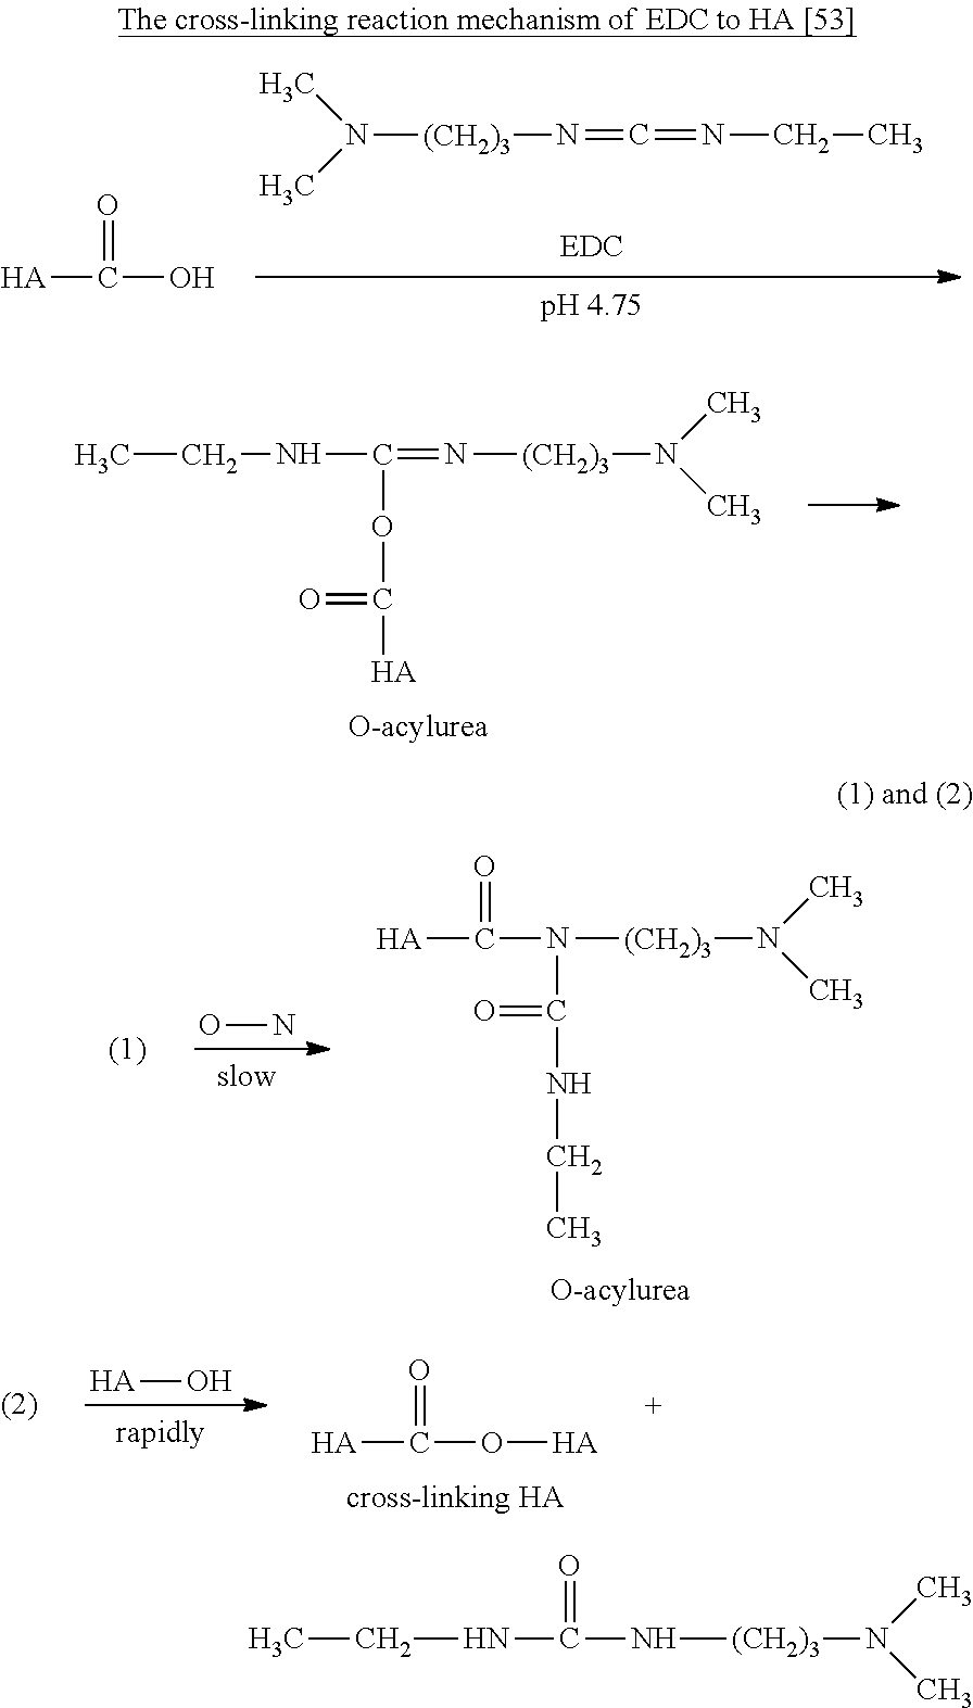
CN(C)[(CH2)3]N=C=NCC.[HA]C(O)=O.CCNC(=N[(CH2)3]N(C)C)OC(=O)[HA].ON.[HA]C(N([(CH2)3]N(C)C)C(NCC)=O)=O.[HA]C(O[HA])=O.[HA]O.N([(CH2)3]N(C)C)C(=O)NCC
